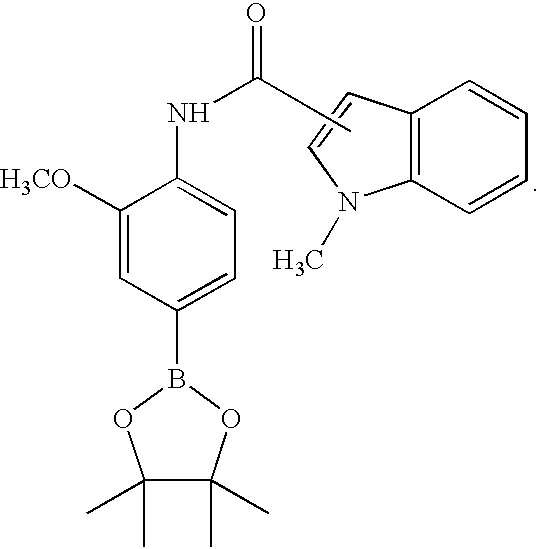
C1([H3CO])=CC(B2OC(C)(C)C(C)(C)O2)=CC=C1NC(=O)C.C12=C(C=CC=C1)N(C)C=C2
